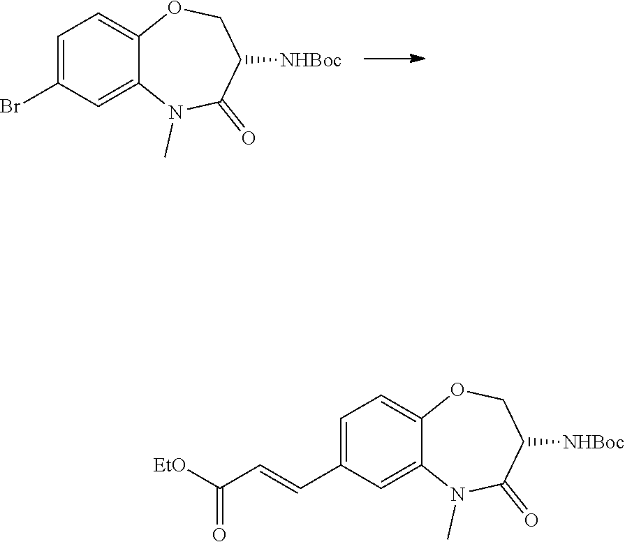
C1=C2OCC([NHBoc])C(=O)N(C)C2=CC(Br)=C1.C1=C2OCC([NHBoc])C(=O)N(C)C2=CC(C=CC(=O)[EtO])=C1
